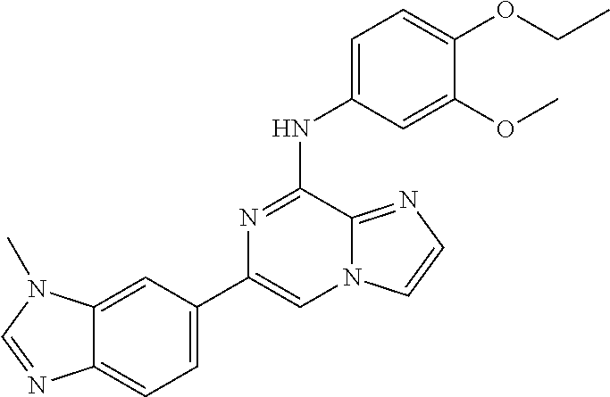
C1(C2=CC=C3C(=C2)N(C)C=N3)=CN2C(=NC=C2)C(NC2=CC=C(OCC)C(OC)=C2)=N1
